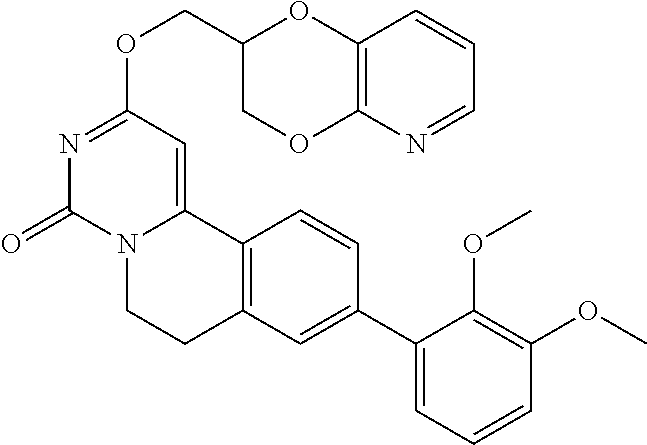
N1=CC=CC2=C1OCC(COC1=NC(=O)N3C(=C1)C1=C(CC3)C=C(C3=CC=CC(OC)=C3OC)C=C1)O2
